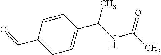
O=CC1=CC=C(C(NC(C)=O)C)C=C1
